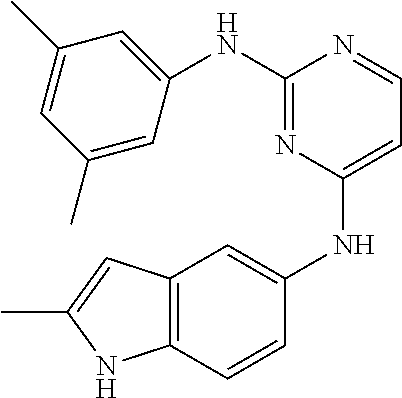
C1(NC2=NC(NC3=CC4=C(C=C3)NC(C)=C4)=CC=N2)=CC(C)=CC(C)=C1
